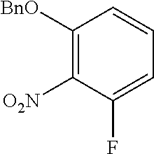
C1([BnO])=C([O2N])C(F)=CC=C1
